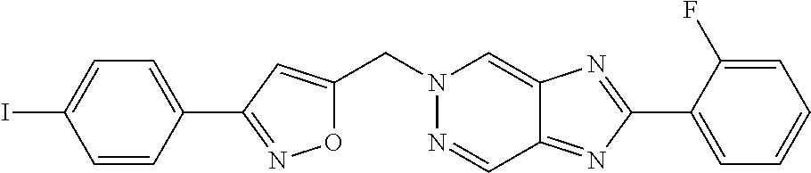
C(N1N=CC2=NC(C3=CC=CC=C3F)=NC2=C1)C1=CC(C2=CC=C(I)C=C2)=NO1
